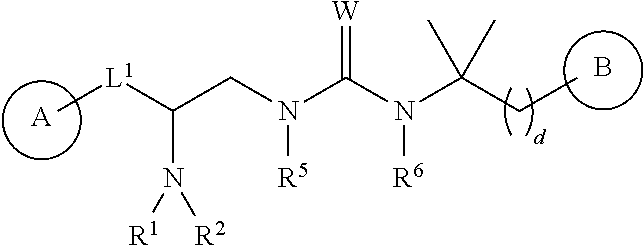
[A].[L1](C(CN(C(N(C(CC)(C)C)[R6])=[W])[R5])N([R1])[R2])C.B
